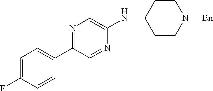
N1=C(C2=CC=C(F)C=C2)C=NC(NC2CCN([Bn])CC2)=C1
